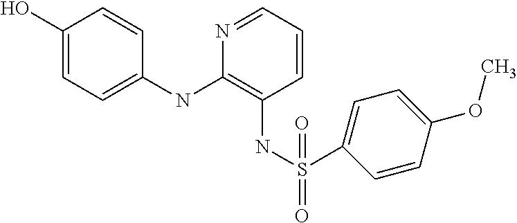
C1(O)=CC=C(NC2=C(NS(=O)(C3=CC=C(OC)C=C3)=O)C=CC=N2)C=C1
